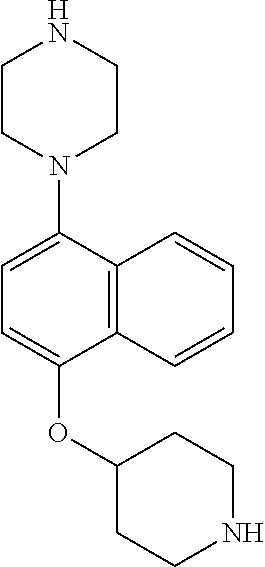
C1CN(C2=CC=C(OC3CCNCC3)C3=C2C=CC=C3)CCN1
